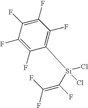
C1(F)=C(F)C([Si](Cl)(C(=C(F)F)F)Cl)=C(F)C(F)=C1F
